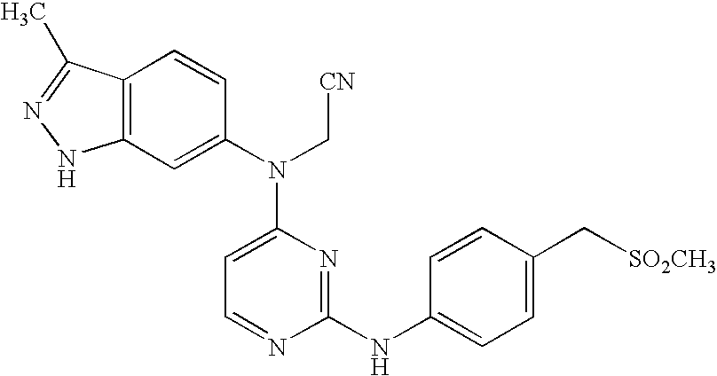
C12=C(C=C(N(C3=CC=NC(NC4=CC=C(C[SO2CH3])C=C4)=N3)C[CN])C=C1)NN=C2C
